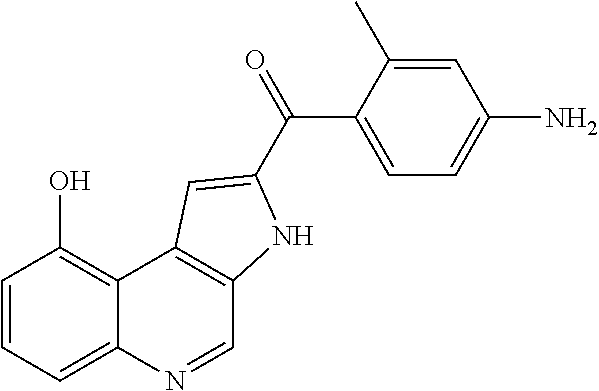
C1=NC2=CC=CC(O)=C2C2=C1NC(C(=O)C1=CC=C(N)C=C1C)=C2
